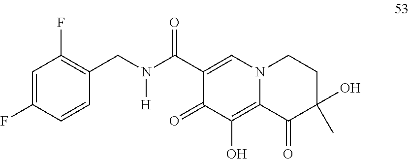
C1=C(F)C=CC(CN(C(=O)C2=CN3C(=C(O)C2=O)C(=O)C(O)(C)CC3)[H])=C1F
